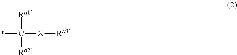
[Ra1]C([X][Ra3])(*)[Ra2]
